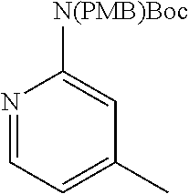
N1=CC=C(C)C=C1[N(PMB)Boc]
